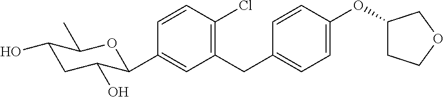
C1(CC2=CC=C(OC3CCOC3)C=C2)=C(Cl)C=CC(C2C(O)CC(O)C(C)O2)=C1
